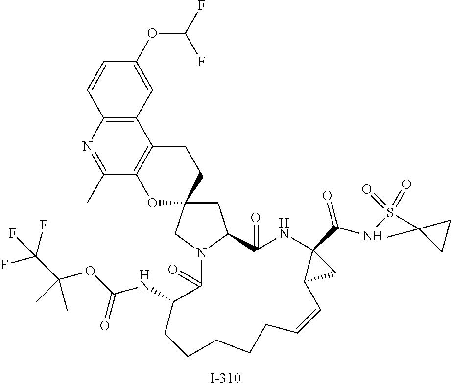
C1C2(CN3C1C(=O)NC1(C(NS(C4(C)CC4)(=O)=O)=O)C(C=CCCCCCC(NC(OC(C(F)(F)F)(C)C)=O)C3=O)C1)CCC1=C(O2)C(C)=NC2=C1C=C(OC(F)F)C=C2
